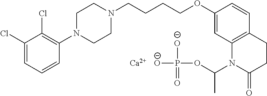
C1=C(Cl)C(Cl)=C(N2CCN(CCCCOC3=CC4=C(C=C3)CCC(=O)N4C(OP([O-])([O-])=O)C)CC2)C=C1.[Ca]
